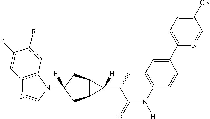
C12=C(N(C3([H])CC4C(C3)C4(C(C(N([H])C3=CC=C(C4=CC=C([CN])C=N4)C=C3)=O)C)[H])C=N1)C=C(F)C(F)=C2
